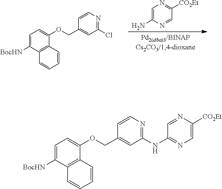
C1=C([BocHN])C2=C(C(OCC3=CC(Cl)=NC=C3)=C1)C=CC=C2.C1=C(N)N=CC([CO2Et])=N1.C1=C([BocHN])C2=C(C(OCC3=CC(NC4=NC=C([CO2Et])N=C4)=NC=C3)=C1)C=CC=C2
